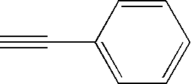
C1(C#C)=CC=CC=C1
